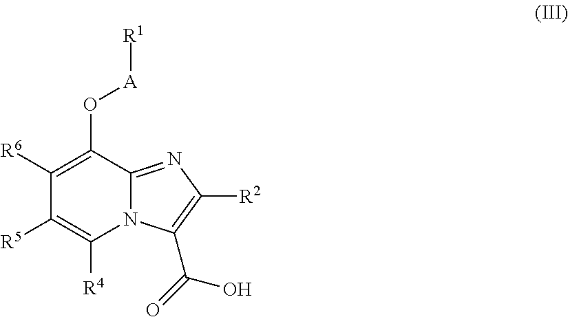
N12C(=NC([R2])=C1C(O)=O)C(O[A][R1])=C([R6])C([R5])=C2[R4]
